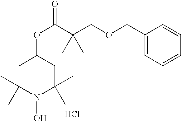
C1C(C)(C)N(O)C(C)(C)CC1OC(C(COCC1=CC=CC=C1)(C)C)=O.Cl
